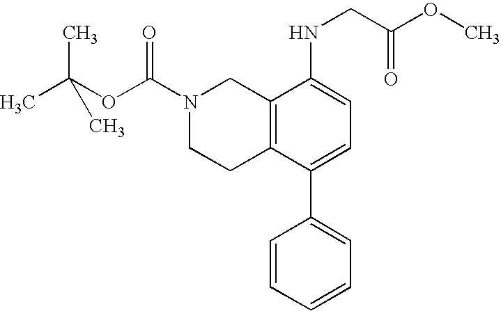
N1(C(OC(C)(C)C)=O)CCC2=C(C1)C(NCC(OC)=O)=CC=C2C1=CC=CC=C1
